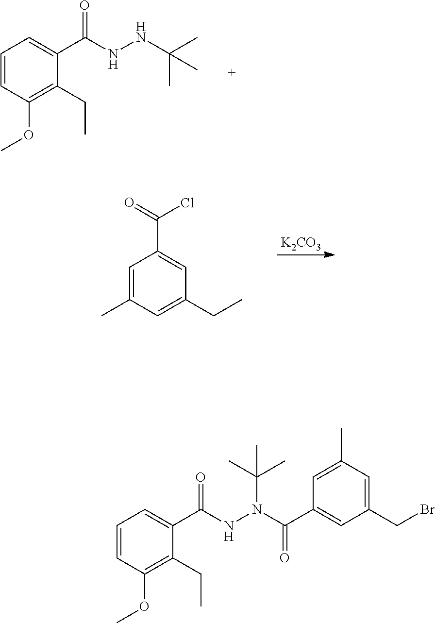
C1(CC)=C(OC)C=CC=C1C(NNC(C)(C)C)=O.C1(C)=CC(C(=O)Cl)=CC(CC)=C1.[K2CO3].C1(CC)=C(OC)C=CC=C1C(NN(C(=O)C1=CC(CBr)=CC(C)=C1)C(C)(C)C)=O
